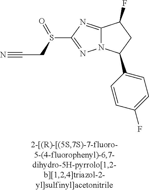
C12=NC(S(CC#N)=O)=NN1C(C1=CC=C(F)C=C1)CC2F
